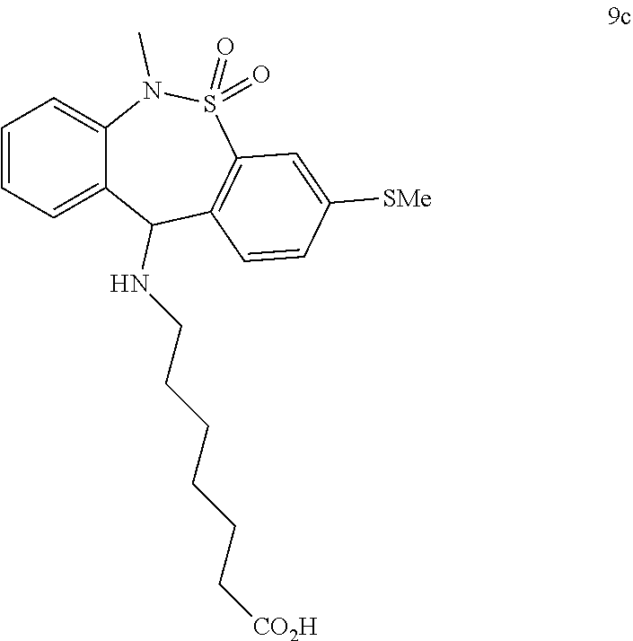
C1=CC=C2C(=C1)N(C)S(=O)(=O)C1=C(C2NCCCCCC[CO2H])C=CC([SMe])=C1
